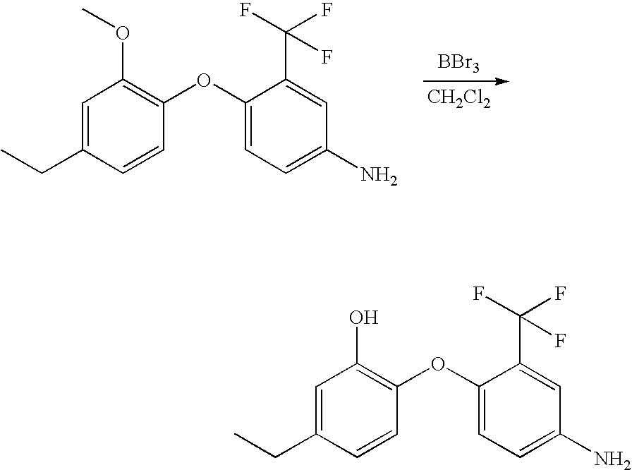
[BBr3].[CH2Cl2].C1=C(CC)C=CC(OC2=CC=C(N)C=C2C(F)(F)F)=C1OC.C1=C(CC)C=CC(OC2=CC=C(N)C=C2C(F)(F)F)=C1O
